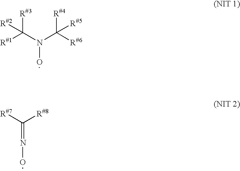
C(N(C([R#6])([R#4])[R#5])O)([R#1])([R#3])[R#2].[R#7]C([R#8])=NO
